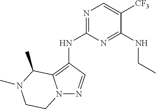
N1=C(NC2=C3N(N=C2)CCN(C)C3C)N=C(NCC)C([CF3])=C1
